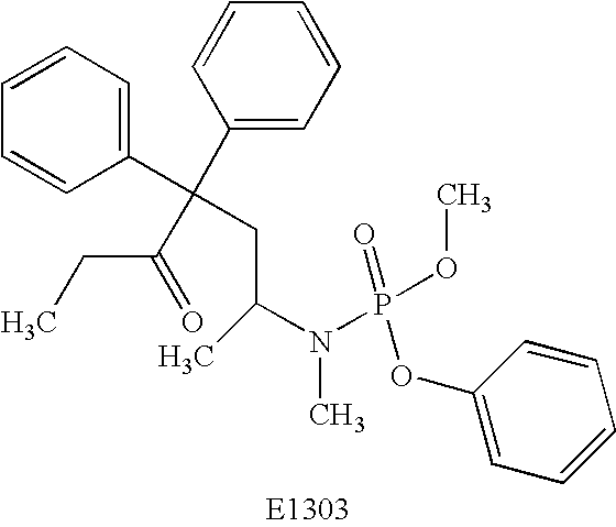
C1=CC=C(C(C2=CC=CC=C2)(CC(N(P(OC)(=O)OC2=CC=CC=C2)C)C)C(=O)CC)C=C1
